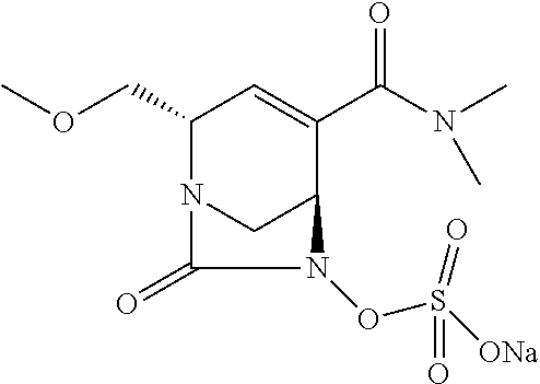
C1(COC)N2CC(C(C(N(C)C)=O)=C1)N(OS([ONa])(=O)=O)C2=O
